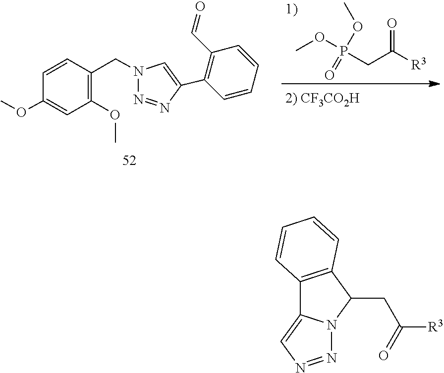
O=C(CP(OC)(OC)=O)[R3].C1(OC)=C(CN2N=NC(C3=C(C=O)C=CC=C3)=C2)C=CC(OC)=C1.C12=C(C(CC(=O)[R3])N3C1=CN=N3)C=CC=C2
